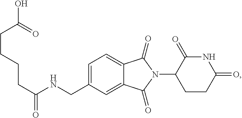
C1=C(CNC(CCCCC(=O)O)=O)C=C2C(=C1)C(=O)N(C1CCC(=O)NC1=O)C2=O
